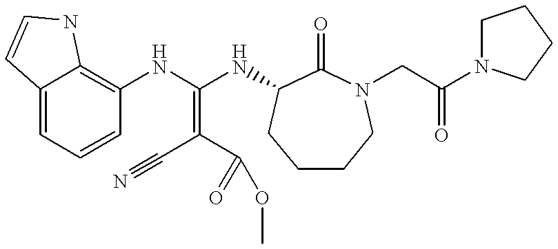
C12=CC=CC(NC(NC3C(=O)N(CC(N4CCCC4)=O)CCCC3)=C(C#N)C(=O)OC)=C1NC=C2
